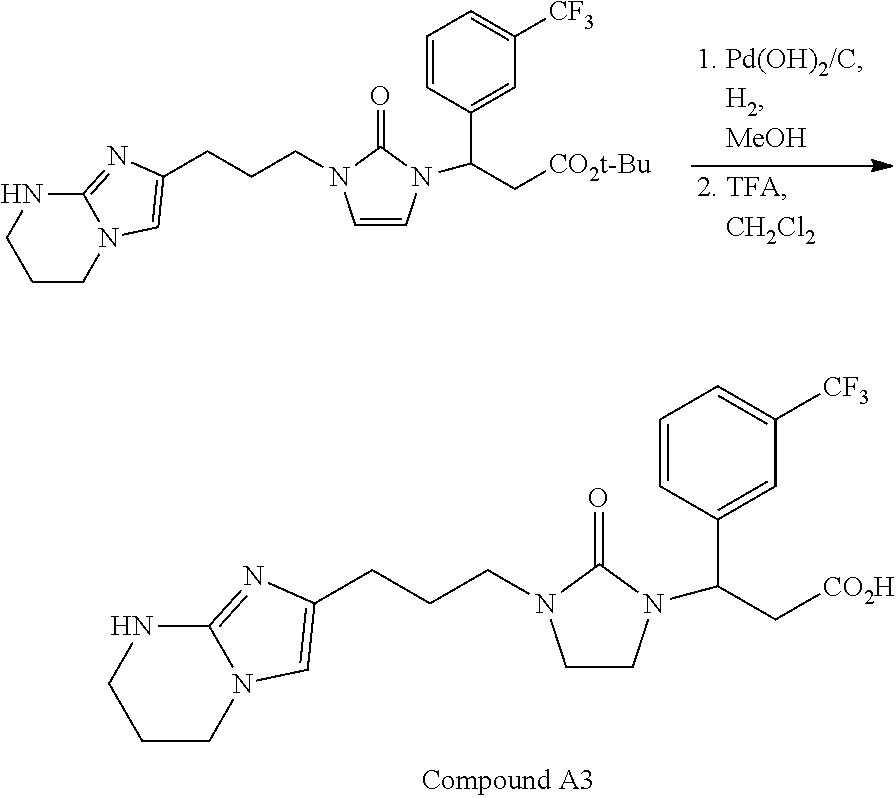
C1CN2C(=NC(CCCN3C=CN(C(C4=CC([CF3])=CC=C4)C[CO2t-Bu])C3=O)=C2)NC1.C(CCN1CCN(C(C2=CC([CF3])=CC=C2)C[CO2H])C1=O)C1=CN2CCCNC2=N1
